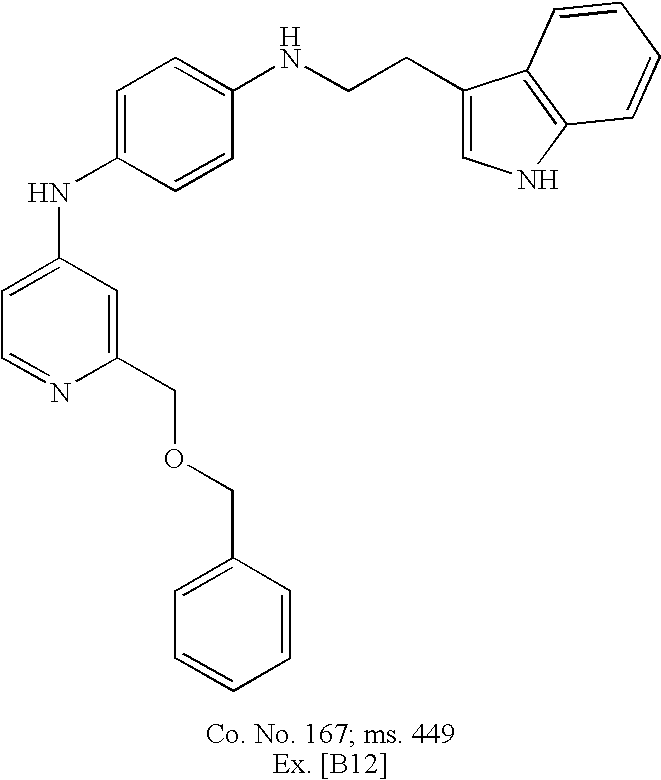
C1=C(NC2=CC=C(NCCC3=CNC4=C3C=CC=C4)C=C2)C=C(COCC2=CC=CC=C2)N=C1
